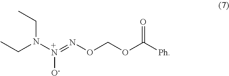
CCN(CC)[+N]([O-])=NOCOC([Ph])=O
